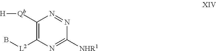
C1([Qb][H])=C([L2]B)N=C([NHR1])N=N1
